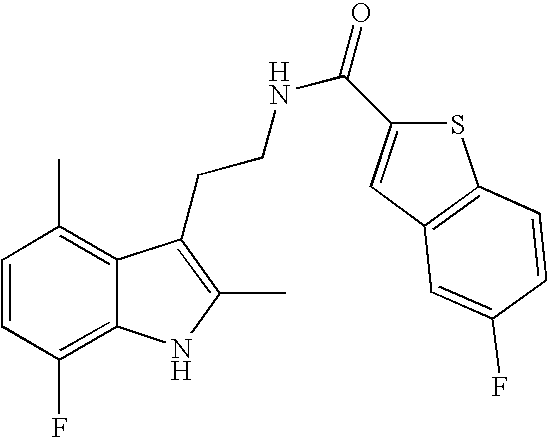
C1=CC(F)=C2C(=C1C)C(CCNC(=O)C1=CC3=C(S1)C=CC(F)=C3)=C(C)N2
